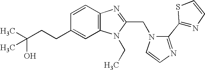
C12=C(N=C(CN3C=CN=C3C3=NC=CS3)N1CC)C=CC(CCC(C)(O)C)=C2
